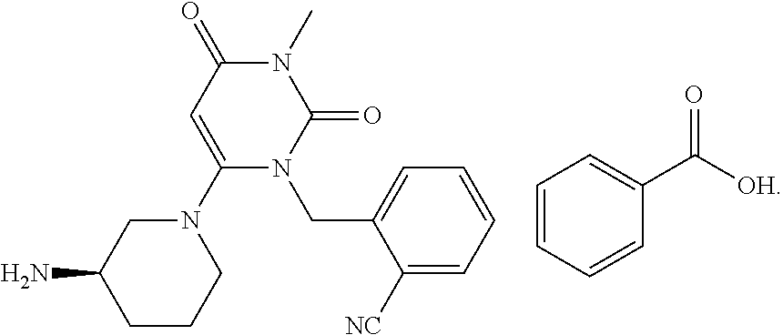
C1CCN(C2=CC(=O)N(C)C(=O)N2CC2=CC=CC=C2[NC])CC1N.C1=CC=CC(C([OH])=O)=C1
